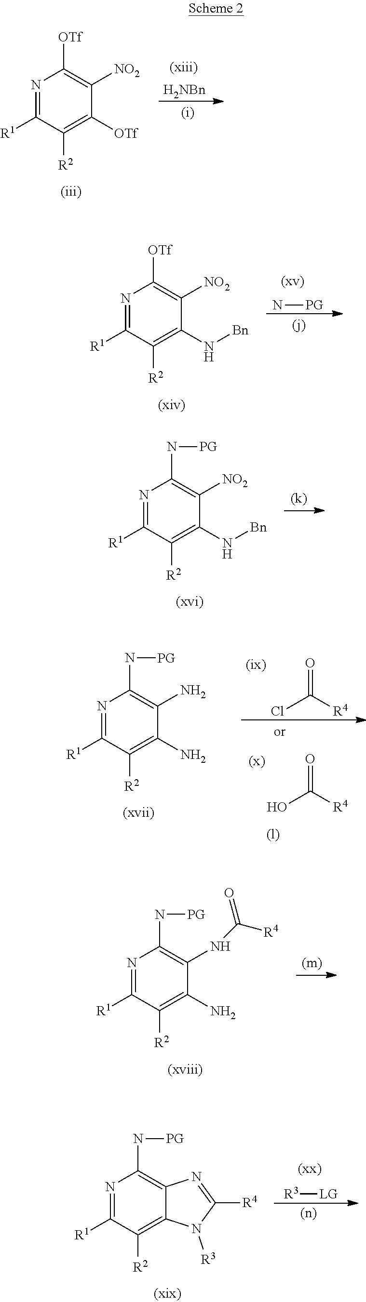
N1=C([R1])C([R2])=C(N[Bn])C([NO2])=C1[OTf].N[PG].N1=C([R1])C([R2])=C(N[Bn])C([NO2])=C1N[PG].N1=C([R1])C([R2])=C(N)C(N)=C1N[PG].O=C([R4])Cl.O=C([R4])O.N1=C([R1])C([R2])=C(N)C(NC([R4])=O)=C1N[PG].N1=C([R1])C([R2])=C([OTf])C([NO2])=C1[OTf].[H2NBn].N1=C([R1])C([R2])=C2C(=C1N[PG])N=C([R4])N2[R3].[R3][LG]
